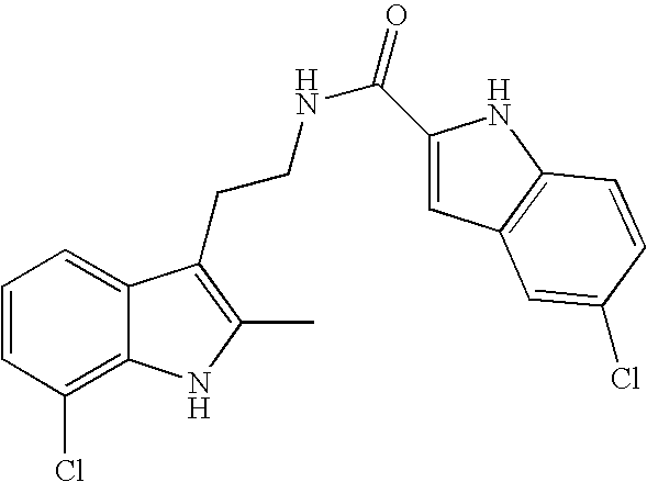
C1=CC(Cl)=C2C(=C1)C(CCNC(=O)C1=CC3=C(N1)C=CC(Cl)=C3)=C(C)N2
